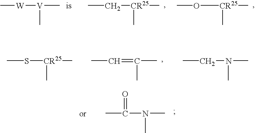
CS[CR25](C)C.CC=C(C)C.CCN(C)C.CC(N(C)C)=O.C[W][V](C)C.CC[CR25](C)C.CO[CR25](C)C
